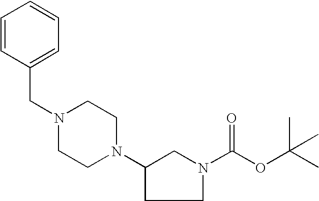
C1=CC(CN2CCN(C3CCN(C(OC(C)(C)C)=O)C3)CC2)=CC=C1
